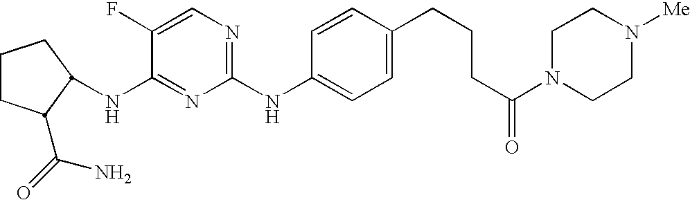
C1CC(C(=O)N)C(NC2=NC(NC3=CC=C(CCCC(N4CCN([Me])CC4)=O)C=C3)=NC=C2F)C1
